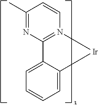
C12=N(C=CC(C)=N1)[Ir]C1=CC=CC=C21
